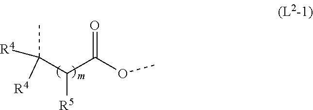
O(C(C(C([R4])(C)[R4])[R5])=O)C
